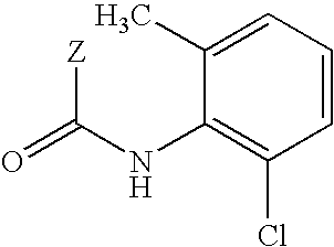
CC1=CC=CC(Cl)=C1NC(=O)[Z]
